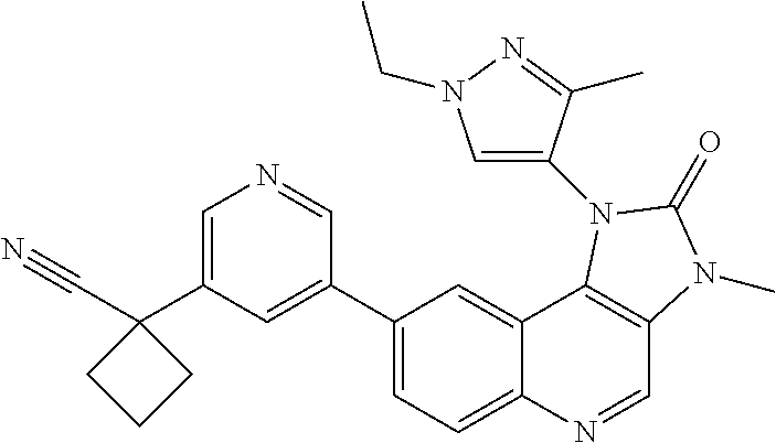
C1=C(C2(C#N)CCC2)C=C(C2=CC=C3C(=C2)C2=C(C=N3)N(C)C(=O)N2C2=CN(CC)N=C2C)C=N1
